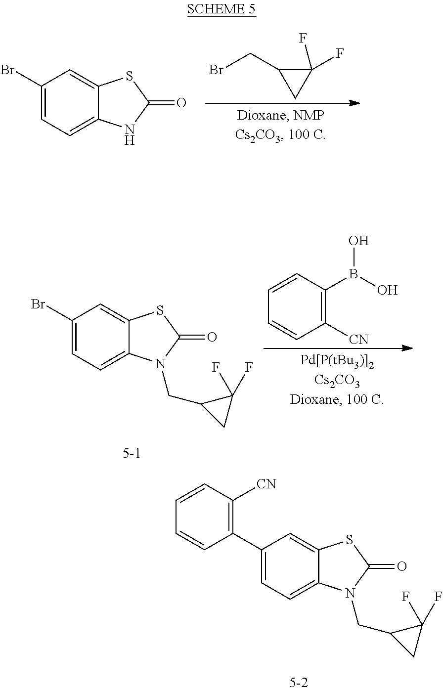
C1=C(C2=C([CN])C=CC=C2)C=C2C(=C1)N(CC1CC1(F)F)C(=O)S2.C1(Br)=CC=C2C(=C1)SC(=O)N2.C(Br)C1CC1(F)F.C1(Br)=CC=C2C(=C1)SC(=O)N2CC1CC1(F)F.C1([CN])=C(B(O)O)C=CC=C1
